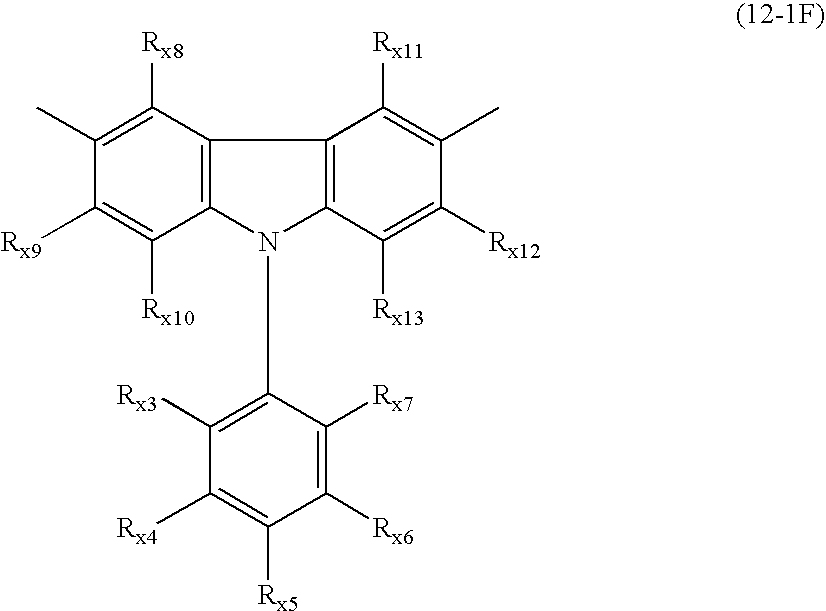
C1([Rx9])=C([Rx10])C2=C(C([Rx8])=C1C)C1=C(N2C2=C([Rx3])C([Rx4])=C([Rx5])C([Rx6])=C2[Rx7])C([Rx13])=C([Rx12])C(C)=C1[Rx11]
